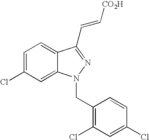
C1=C(Cl)C=C2C(=C1)C(C=C[CO2H])=NN2CC1=C(Cl)C=C(Cl)C=C1
